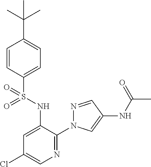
C1=CC(S(NC2=CC(Cl)=CN=C2N2N=CC(NC(C)=O)=C2)(=O)=O)=CC=C1C(C)(C)C
